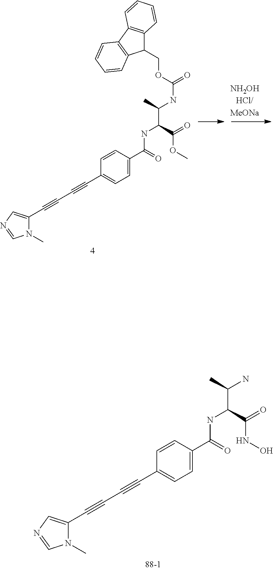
C1=CC(C(NC(C(C)N)C(NO)=O)=O)=CC=C1C#CC#CC1=CN=CN1C.C1=CC(C(NC(C(C)NC(=O)OCC2C3=C(C4=C2C=CC=C4)C=CC=C3)C(OC)=O)=O)=CC=C1C#CC#CC1=CN=CN1C
